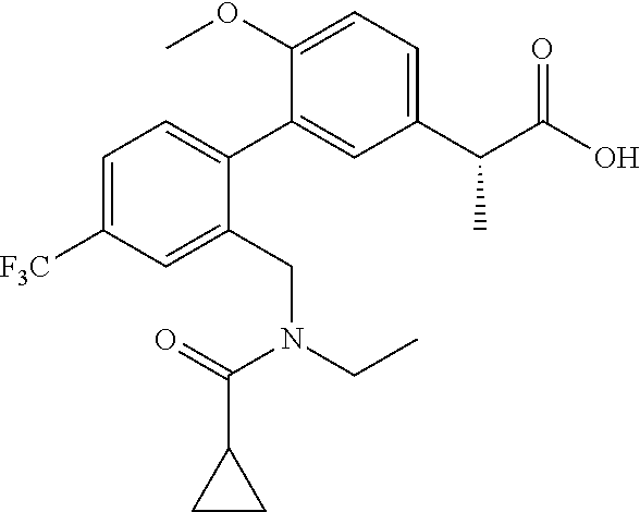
C1=C([F3C])C=C(CN(CC)C(=O)C2CC2)C(C2=CC(C(C(O)=O)C)=CC=C2OC)=C1
